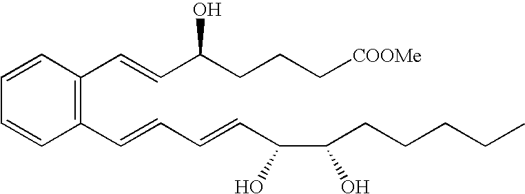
C1=CC(C=CC(CCC[COOMe])O)=C(C=CC=CC(C(CCCCC)O)O)C=C1
